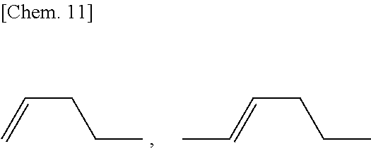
C=CCCC.C(=CCCC)C
